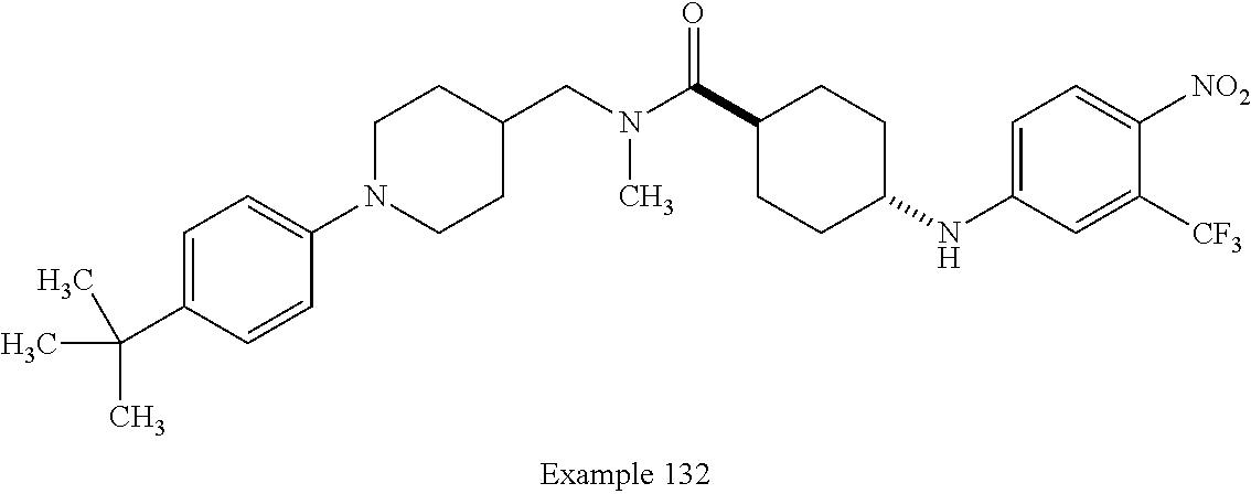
C1=C(C(C)(C)C)C=CC(N2CCC(CN(C(C3CCC(NC4=CC=C([NO2])C([CF3])=C4)CC3)=O)C)CC2)=C1
